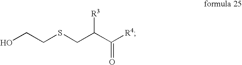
OCCSCC(C([R4])=O)[R3]
